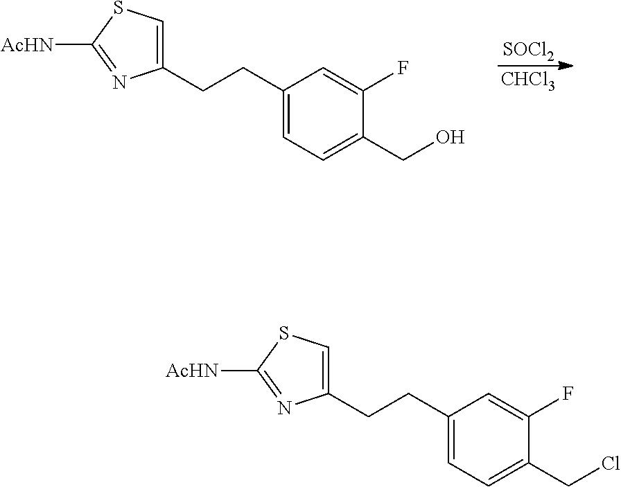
[SOCl2].[CHCl3].C1(CCC2=CC=C(CO)C(F)=C2)=CSC([AcHN])=N1.C1(CCC2=CC=C(CCl)C(F)=C2)=CSC([AcHN])=N1
